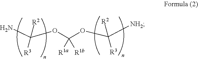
O(C(OC([R2])([R3])N)([R1b])[R1a])C([NH2])([R3])[R2]
